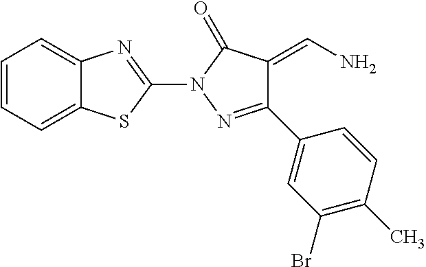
C12=CC=CC=C1SC(N1N=C(C3=CC(Br)=C(C)C=C3)C(=CN)C1=O)=N2
